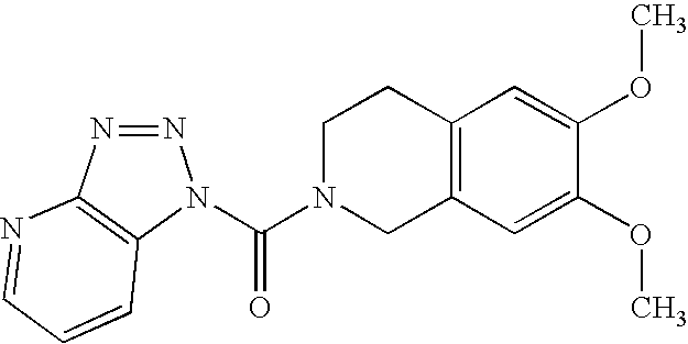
N1=NC2=C(N1C(N1CC3=C(CC1)C=C(OC)C(OC)=C3)=O)C=CC=N2
